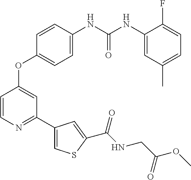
C1=C(NC(NC2=CC(C)=CC=C2F)=O)C=CC(OC2=CC(C3=CSC(C(NCC(OC)=O)=O)=C3)=NC=C2)=C1
